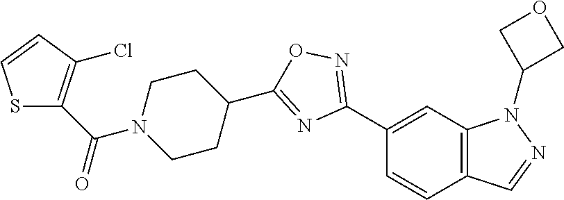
C1(C2=NOC(C3CCN(C(C4=C(Cl)C=CS4)=O)CC3)=N2)=CC2=C(C=C1)C=NN2C1COC1
